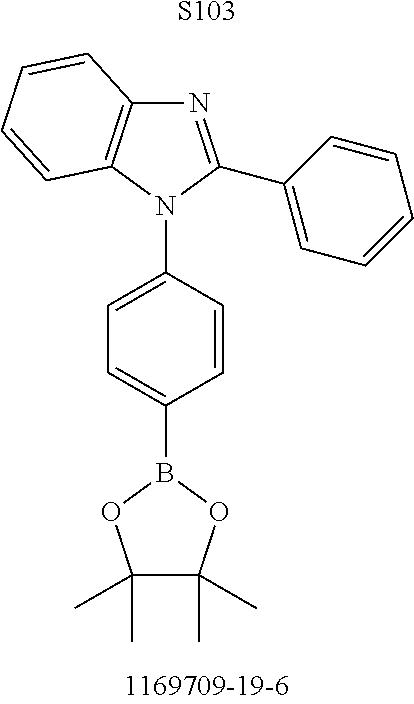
[S103].C1(B2OC(C)(C)C(C)(C)O2)=CC=C(N2C(C3=CC=CC=C3)=NC3=C2C=CC=C3)C=C1
